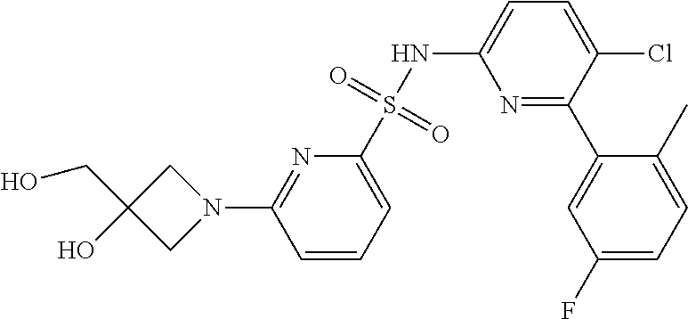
C1=CC=C(S(NC2=CC=C(Cl)C(C3=CC(F)=CC=C3C)=N2)(=O)=O)N=C1N1CC(O)(CO)C1
